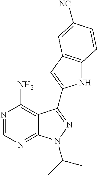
N1=CN=C2C(=C1N)C(C1=CC3=C(N1)C=CC([NC])=C3)=NN2C(C)C
